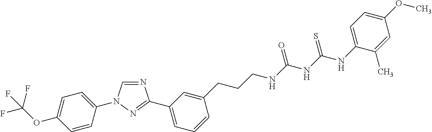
N1=CN(C2=CC=C(OC(F)(F)F)C=C2)N=C1C1=CC=CC(CCCNC(NC(NC2=CC=C(OC)C=C2C)=S)=O)=C1
